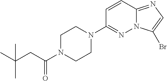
C1(N2CCN(C(CC(C)(C)C)=O)CC2)=NN2C(=NC=C2Br)C=C1
